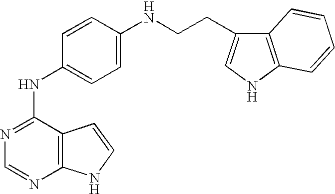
C12=C(C(NC3=CC=C(NCCC4=CNC5=C4C=CC=C5)C=C3)=NC=N1)C=CN2
